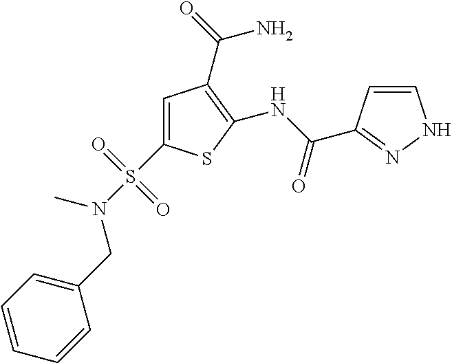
C1=C(S(N(C)CC2=CC=CC=C2)(=O)=O)SC(NC(=O)C2=NNC=C2)=C1C(=O)N
